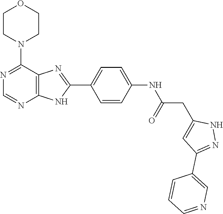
C1CN(C2=NC=NC3=C2N=C(C2=CC=C(NC(CC4=CC(C5=CN=CC=C5)=NN4)=O)C=C2)N3)CCO1
